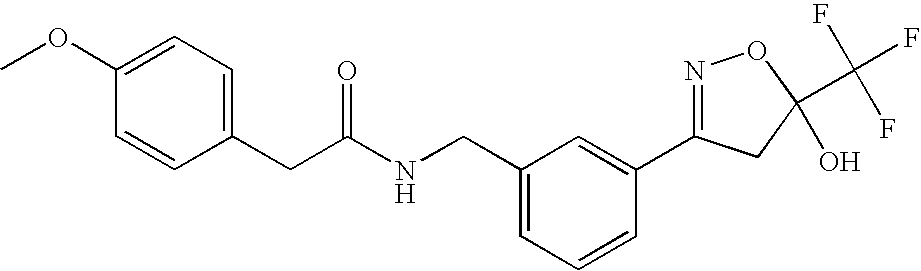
C(C(NCC1=CC=CC(C2=NOC(C(F)(F)F)(O)C2)=C1)=O)C1=CC=C(OC)C=C1
